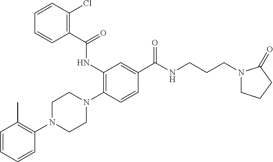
C1=CC=CC(N2CCN(C3=C(NC(C4=C(Cl)C=CC=C4)=O)C=C(C(NCCCN4CCCC4=O)=O)C=C3)CC2)=C1C
